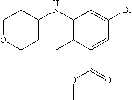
C1(NC2CCOCC2)=C(C)C(C(OC)=O)=CC(Br)=C1
